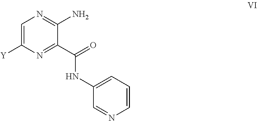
C1=C([Y])N=C(C(=O)NC2=CC=CN=C2)C(N)=N1
